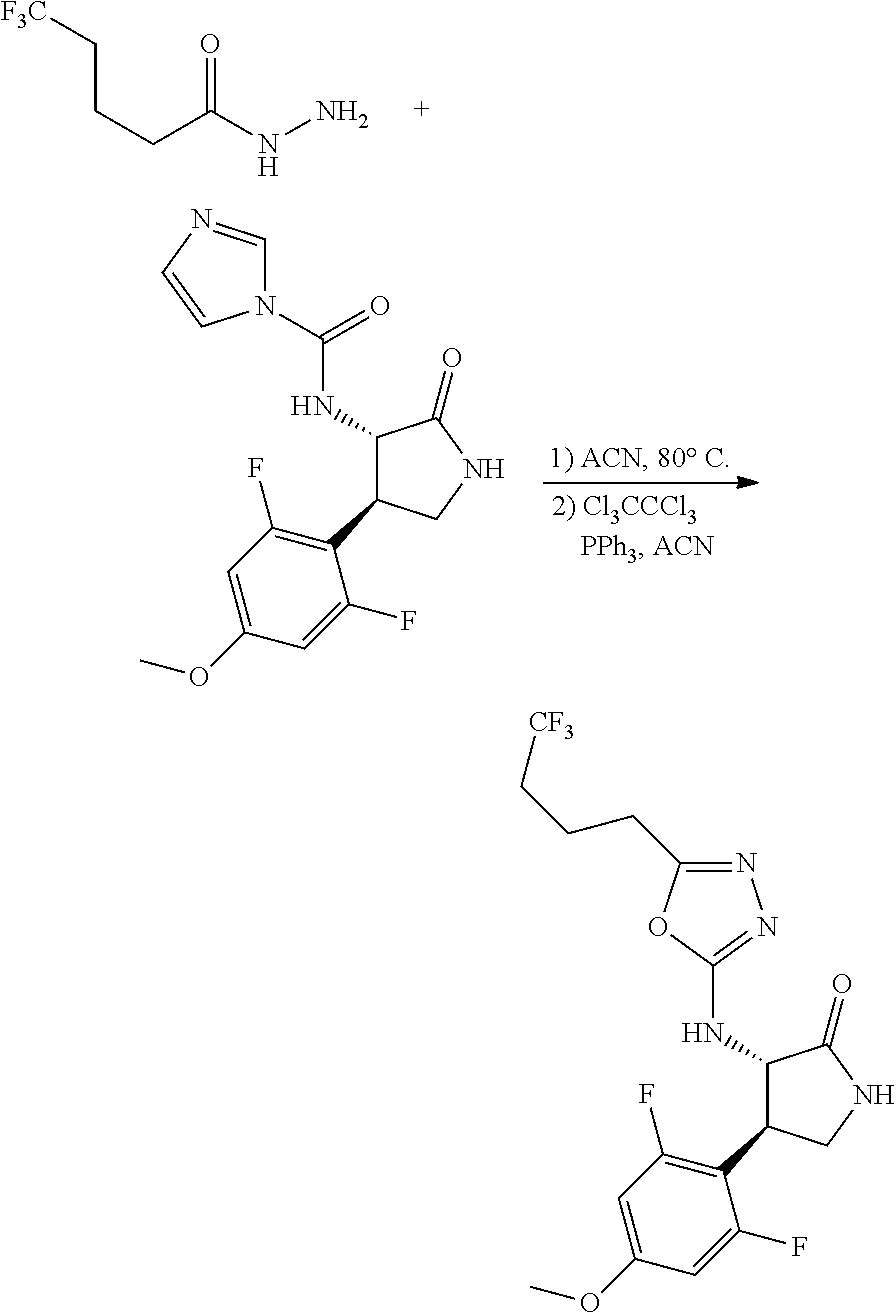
[F3C]CCCC(NN)=O.C1(NC(N2C=NC=C2)=O)C(C2=C(F)C=C(OC)C=C2F)CNC1=O.C1(NC2=NN=C(CCC[CF3])O2)C(C2=C(F)C=C(OC)C=C2F)CNC1=O
